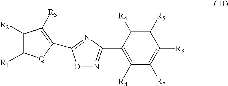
C1([R2])=C([R1])[Q]C(C2=NC(C3=C([R8])C([R7])=C([R6])C([R5])=C3[R4])=NO2)=C1[R3]
